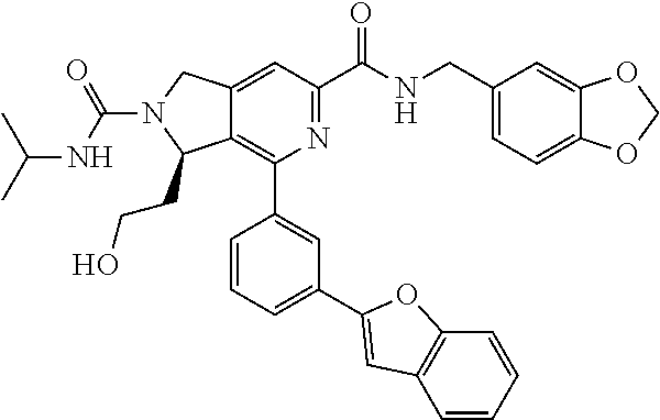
C12=CC(C(NCC3=CC=C4C(=C3)OCO4)=O)=NC(C3=CC(C4=CC5=C(C=CC=C5)O4)=CC=C3)=C1C(CCO)N(C(NC(C)C)=O)C2
